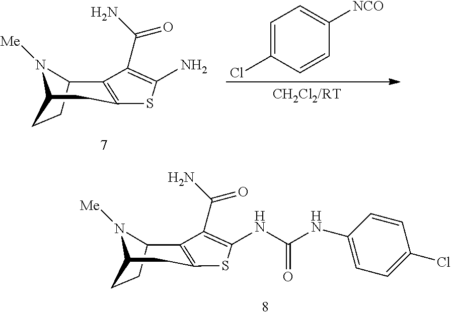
C12CCC(N1[Me])CC1=C2C(C(=O)N)=C(N)S1.C1=C(Cl)C=CC([NCO])=C1.C12CCC(N1[Me])CC1=C2C(C(=O)N)=C(NC(NC2=CC=C(Cl)C=C2)=O)S1
